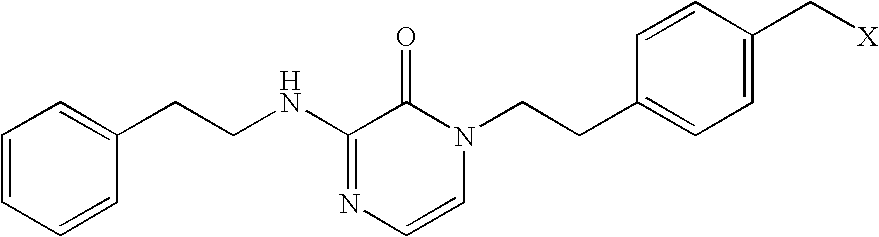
N(C1=NC=CN(CCC2=CC=C(C[X])C=C2)C1=O)CCC1=CC=CC=C1
